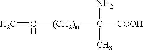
C([(CH2)m]C([COOH])(N)C)=C
